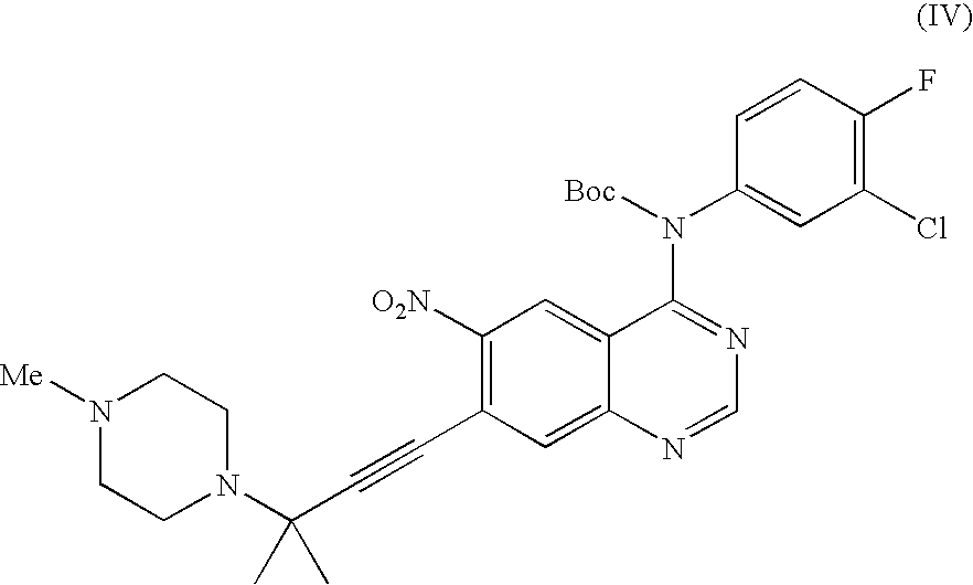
N1([Me])CCN(C(C#CC2=C([O2N])C=C3C(=C2)N=CN=C3N(C2=CC(Cl)=C(F)C=C2)[Boc])(C)C)CC1
